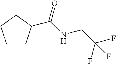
C1CC(C(NCC(F)(F)F)=O)CC1
